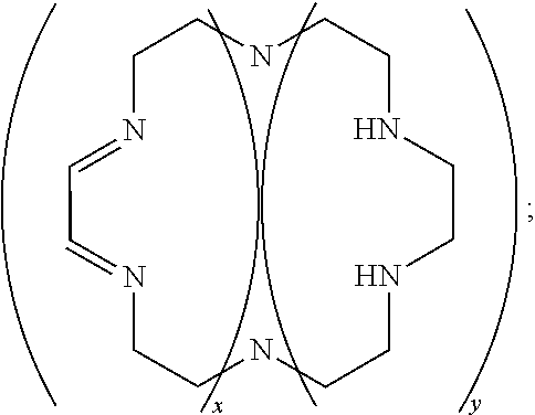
C1N=CC=NCCNCCNCCNCCNC1
